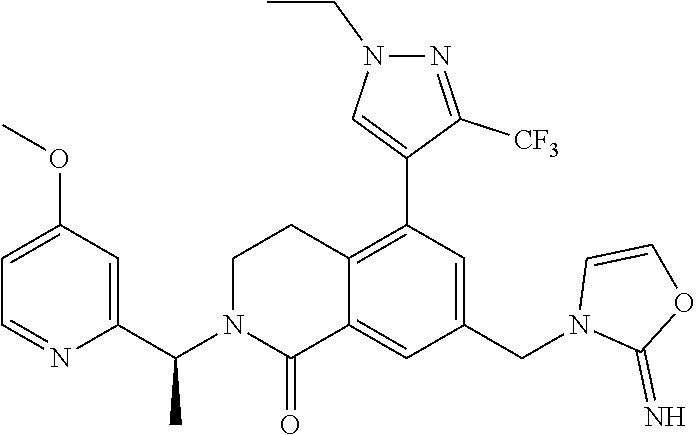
C12=C(C3=CN(CC)N=C3[CF3])C=C(CN3C(=N)OC=C3)C=C1C(=O)N(C(C1=CC(OC)=CC=N1)C)CC2
